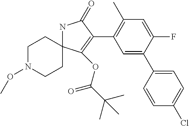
N1C2(C(OC(C(C)(C)C)=O)=C(C3=C(C)C=C(F)C(C4=CC=C(Cl)C=C4)=C3)C1=O)CCN(OC)CC2
